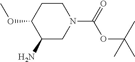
C1(N)CN(C(=O)OC(C)(C)C)CCC1OC
